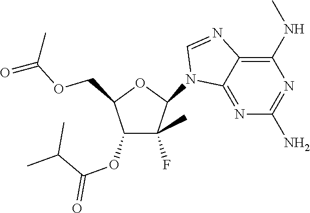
C1(N2C3=NC(N)=NC(NC)=C3N=C2)C(F)(C)C(OC(C(C)C)=O)C(COC(=O)C)O1
